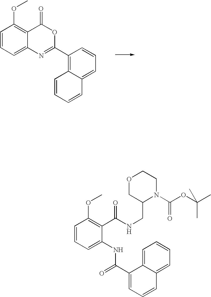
C1=CC=C2C(=C1OC)C(=O)OC(C1=C3C(=CC=C1)C=CC=C3)=N2.C1=CC=C(NC(=O)C2=CC=CC3=CC=CC=C23)C(C(NCC2N(C(OC(C)(C)C)=O)CCOC2)=O)=C1OC
